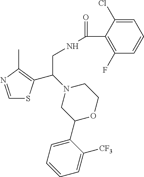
C1=NC(C)=C(C(N2CC(C3=CC=CC=C3[CF3])OCC2)CNC(=O)C2=C(F)C=CC=C2Cl)S1
